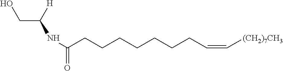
OCC([H])NC(=O)CCCCCCCC=C[(CH2)7CH3]
